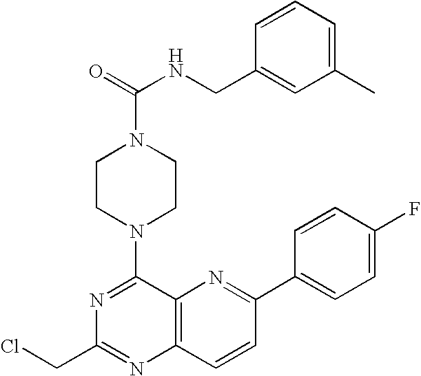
N1=C(N2CCN(C(=O)NCC3=CC(C)=CC=C3)CC2)C2=C(N=C1CCl)C=CC(C1=CC=C(F)C=C1)=N2
